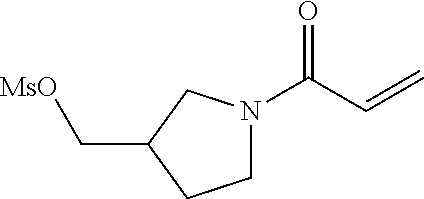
C1N(C(C=C)=O)CC(C[MsO])C1
